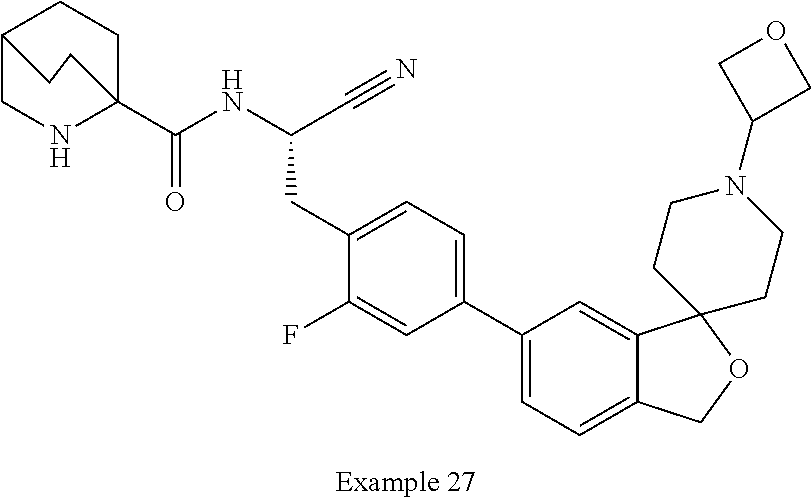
C(C#N)(CC1=CC=C(C2=CC=C3C(=C2)C2(OC3)CCN(C3COC3)CC2)C=C1F)NC(C12NCC(CC1)CC2)=O
